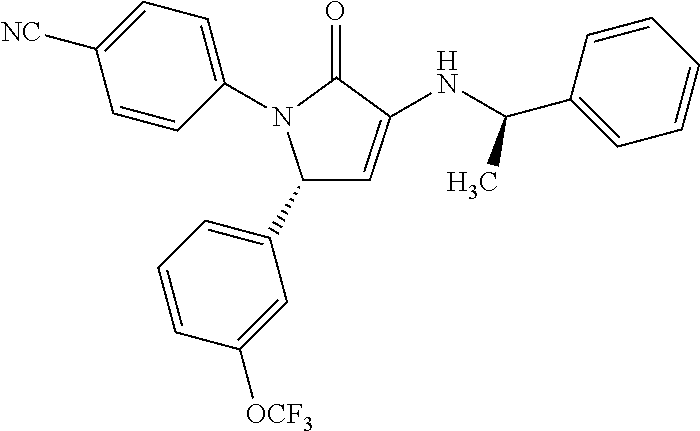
C1(C2=CC=CC([OCF3])=C2)C=C(NC(C2=CC=CC=C2)C)C(=O)N1C1=CC=C([NC])C=C1
